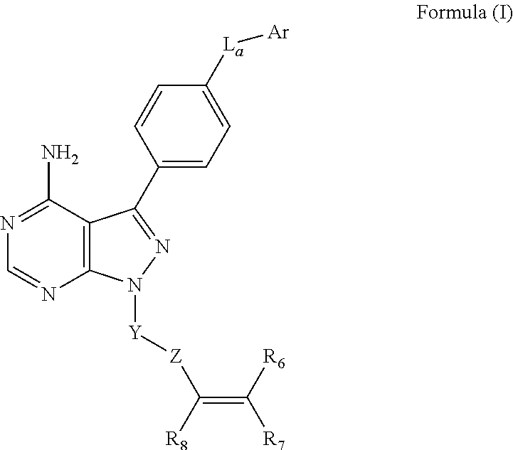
C12=C(N=CN=C1N)N([Y][Z]C([R8])=C([R6])[R7])N=C2C1=CC=C([La][Ar])C=C1
